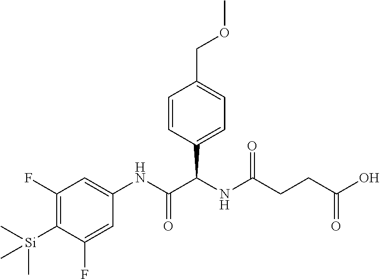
C1(F)=C([Si](C)(C)C)C(F)=CC(NC(C(NC(=O)CCC(O)=O)C2=CC=C(COC)C=C2)=O)=C1
